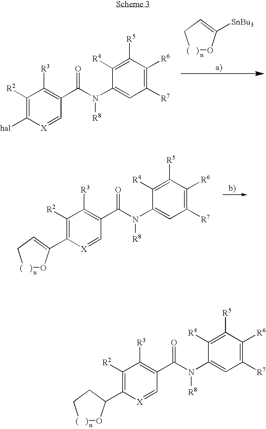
C1([R2])=C([hal])[X]=CC(C(=O)N(C2=CC([R7])=C([R6])C([R5])=C2[R4])[R8])=C1[R3].[(   )]1OC([SnBu3])=CC1.C1([R2])=C(C2=CC[(   )]O2)[X]=CC(C(=O)N(C2=CC([R7])=C([R6])C([R5])=C2[R4])[R8])=C1[R3].C1([R2])=C(C2O[(   )]CC2)[X]=CC(C(=O)N(C2=CC([R7])=C([R6])C([R5])=C2[R4])[R8])=C1[R3]
